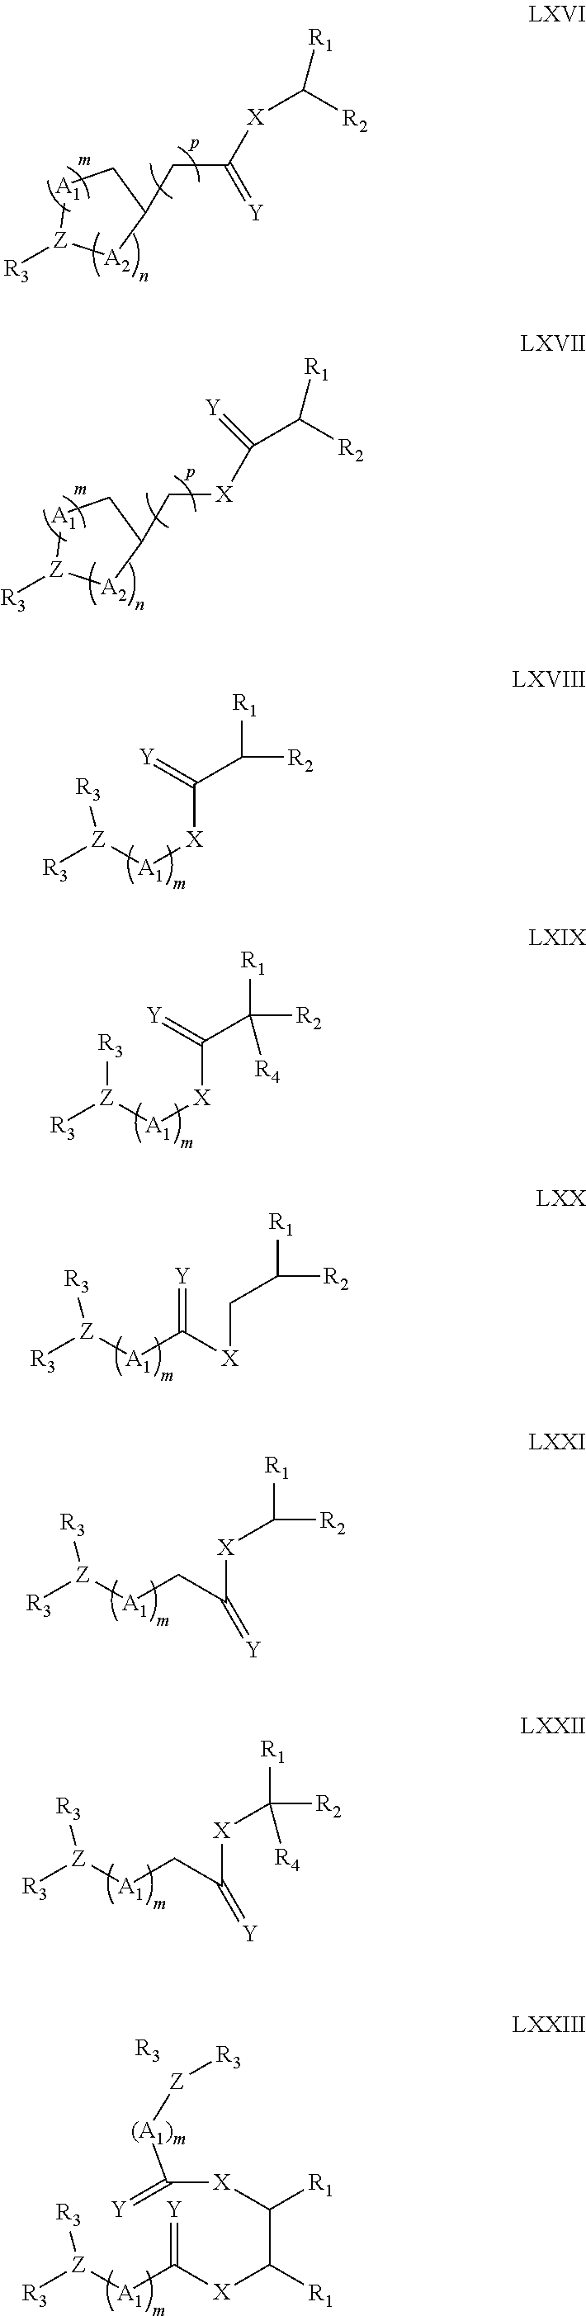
[A1]1[Z]([R3])[A2]C(C[X]C(C([R1])[R2])=[Y])C1.[A1]1[Z]([R3])[A2]C(CC([X]C([R1])[R2])=[Y])C1.[X](C(C([R1])[R2])=[Y])[A1][Z]([R3])[R3].[X](C(C([R1])([R2])[R4])=[Y])[A1][Z]([R3])[R3].[X](CC([R1])[R2])C([A1][Z]([R3])[R3])=[Y].C([X]C([R1])[R2])(C[A1][Z]([R3])[R3])=[Y].C([X]C([R1])([R2])[R4])(C[A1][Z]([R3])[R3])=[Y].[X](C([A1][Z]([R3])[R3])=[Y])C([R1])C([X]C(=[Y])[(A1)m][Z][R3])[R1].[R3]
